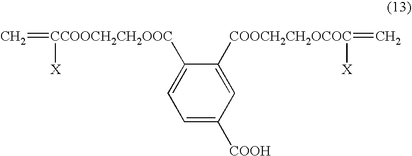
C1=C([COOH])C=C([COOCH2CH2OCOC]([X])=C)C([CCOOCH2CH2OOC]([X])=C)=C1
